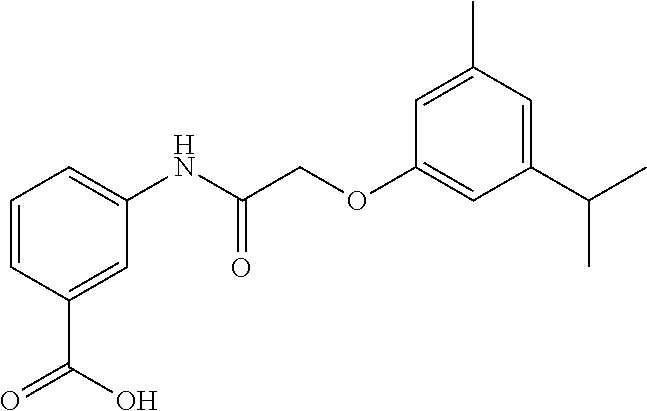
C1=CC(C(O)=O)=CC(NC(COC2=CC(C(C)C)=CC(C)=C2)=O)=C1
